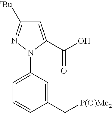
C1(C[P(O)Me2])=CC(N2N=C([tBu])C=C2C(O)=O)=CC=C1
